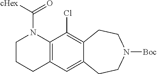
C12=C(C=C3C(=C1Cl)CCN([Boc])CC3)CCCN2C([cHex])=O
